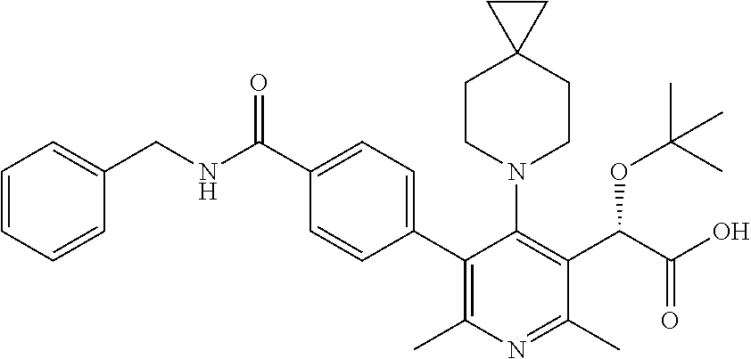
C1(C2=CC=C(C(NCC3=CC=CC=C3)=O)C=C2)=C(C)N=C(C)C(C(C(O)=O)OC(C)(C)C)=C1N1CCC2(CC1)CC2
